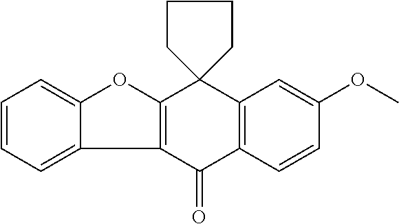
C1=CC=C2C(=C1)OC1=C2C(=O)C2=C(C13CCCC3)C=C(OC)C=C2
